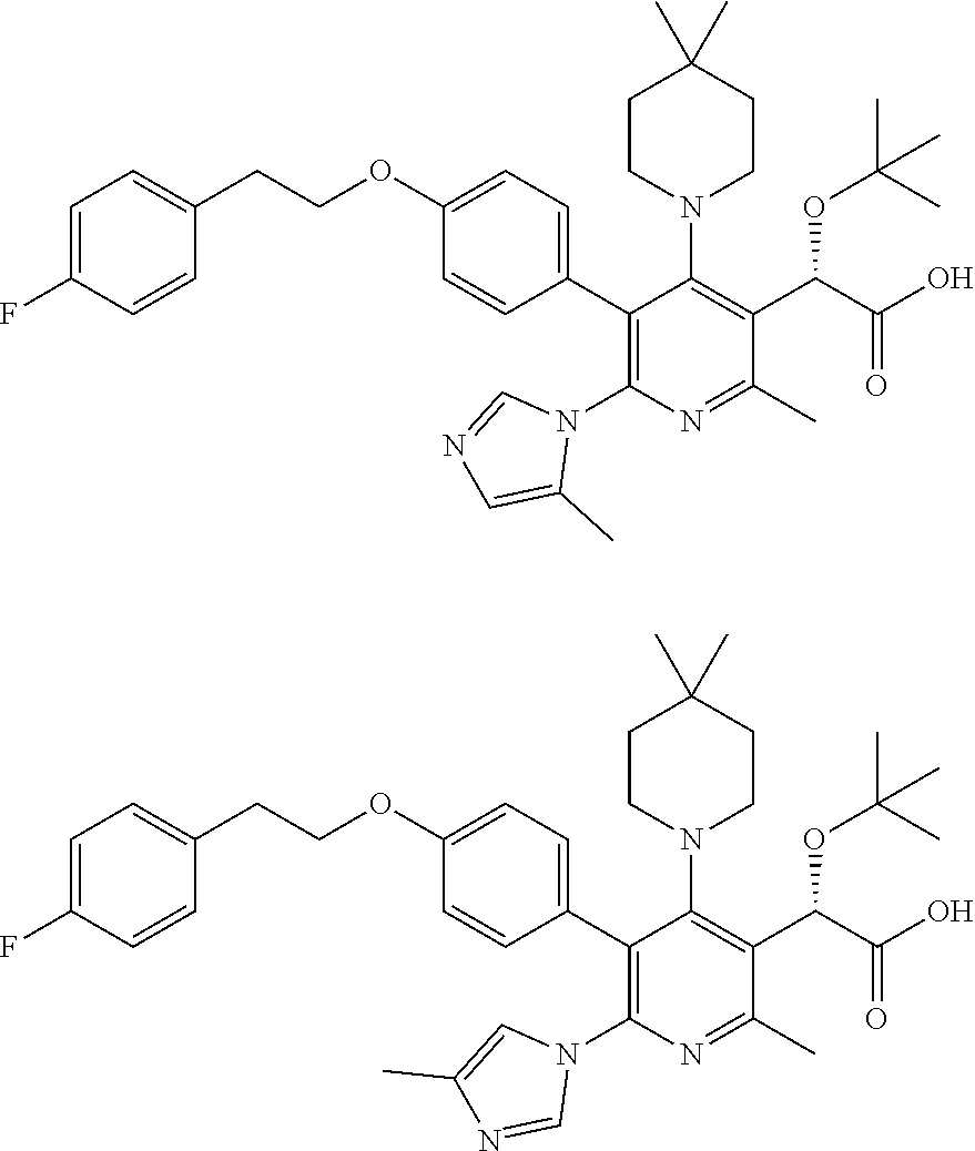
C1=C(F)C=CC(CCOC2=CC=C(C3=C(N4C=NC=C4C)N=C(C)C(C(C(O)=O)OC(C)(C)C)=C3N3CCC(C)(C)CC3)C=C2)=C1.C1=C(F)C=CC(CCOC2=CC=C(C3=C(N4C=C(C)N=C4)N=C(C)C(C(C(O)=O)OC(C)(C)C)=C3N3CCC(C)(C)CC3)C=C2)=C1
